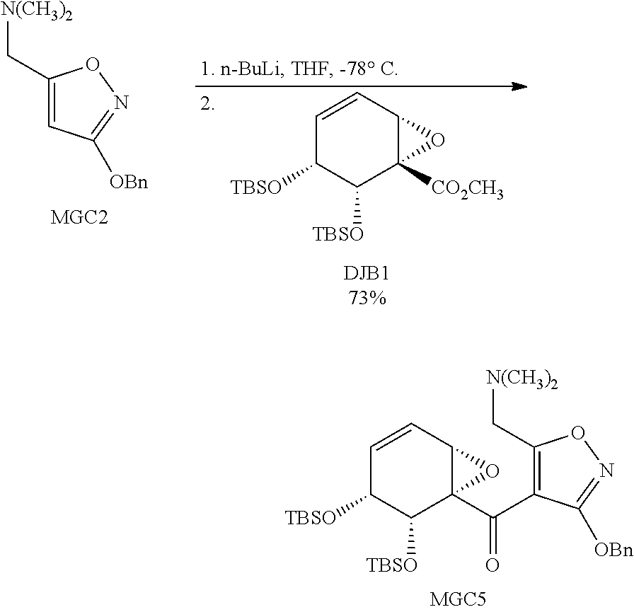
C1(C[N(CH3)2])=CC([OBn])=NO1.C1=CC2C([CO2CH3])(C([TBSO])C1[TBSO])O2.C1=CC2C(C(=O)C3=C(C[N(CH3)2])ON=C3[OBn])(C([TBSO])C1[TBSO])O2
